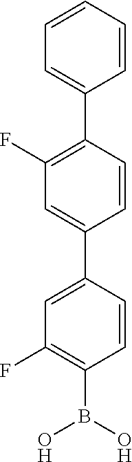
C1=CC=CC(C2=C(F)C=C(C3=CC(F)=C(B(O)O)C=C3)C=C2)=C1
